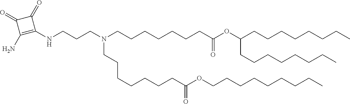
C(CC)CCCCCCOC(CCCCCCCN(CCCCCCCC(=O)OC(CCCCCCCC)CCCCCCCC)CCCNC1=C(N)C(=O)C1=O)=O
